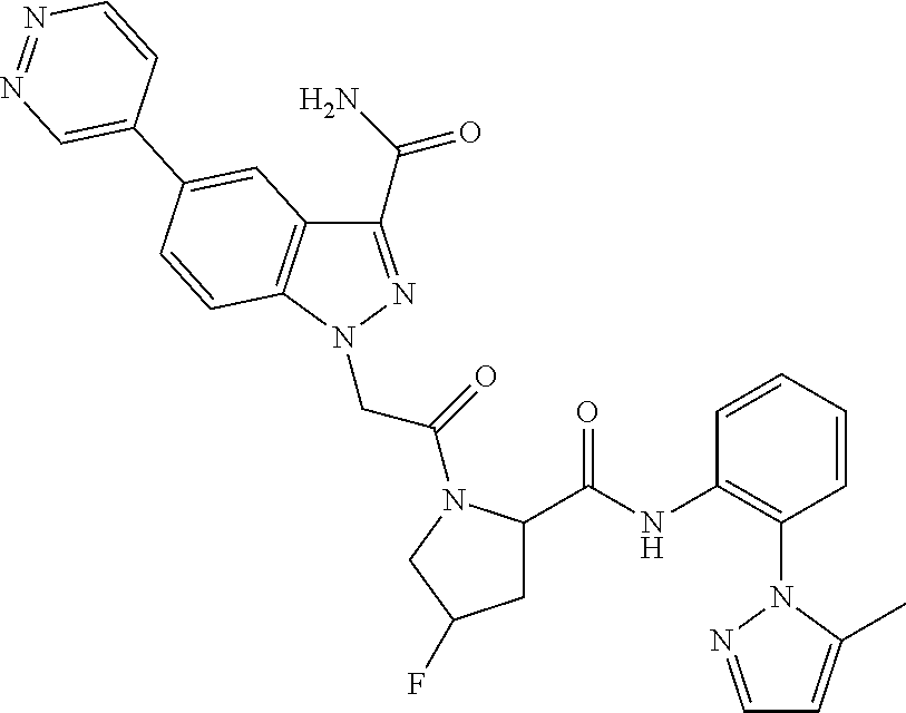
C1(C(N)=O)=NN(CC(=O)N2C(C(NC3=C(N4N=CC=C4C)C=CC=C3)=O)CC(F)C2)C2=C1C=C(C1=CN=NC=C1)C=C2
